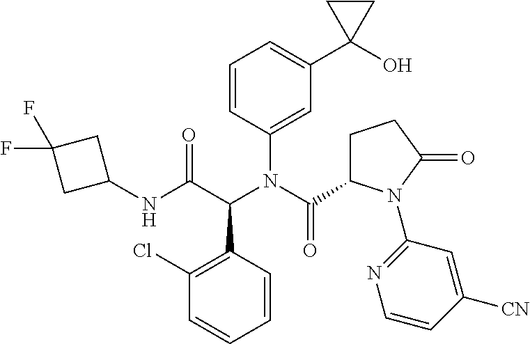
C1=CC(N(C(C2CCC(=O)N2C2=NC=CC([CN])=C2)=O)C(C(NC2CC(F)(F)C2)=O)C2=C(Cl)C=CC=C2)=CC(C2(O)CC2)=C1
